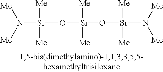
[Si](O[Si](O[Si](N([Me])[Me])([Me])[Me])([Me])[Me])([Me])([Me])N([Me])[Me]
